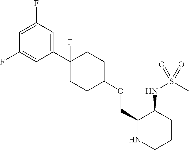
C1(C2(F)CCC(OCC3NCCCC3NS(C)(=O)=O)CC2)=CC(F)=CC(F)=C1
